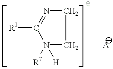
N1([R7])([H])CCN=C1[R1].[A]
